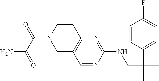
C1C2=C(N=C(NCC(C)(C3=CC=C(F)C=C3)C)N=C2)CCN1C(C(=O)N)=O
